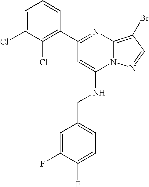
C1=C(Cl)C(Cl)=C(C2=NC3=C(Br)C=NN3C(NCC3=CC=C(F)C(F)=C3)=C2)C=C1
